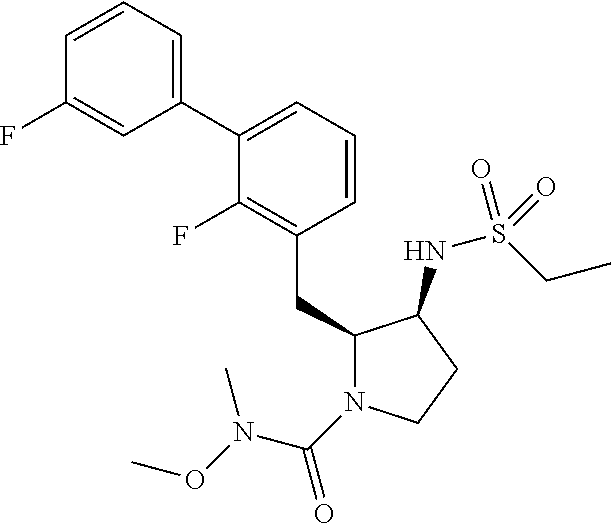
C1(CC2N(C(=O)N(C)OC)CCC2NS(CC)(=O)=O)=C(F)C(C2=CC=CC(F)=C2)=CC=C1
